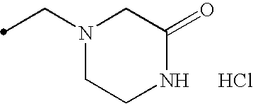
N1(CC)CCNC(=O)C1.Cl
